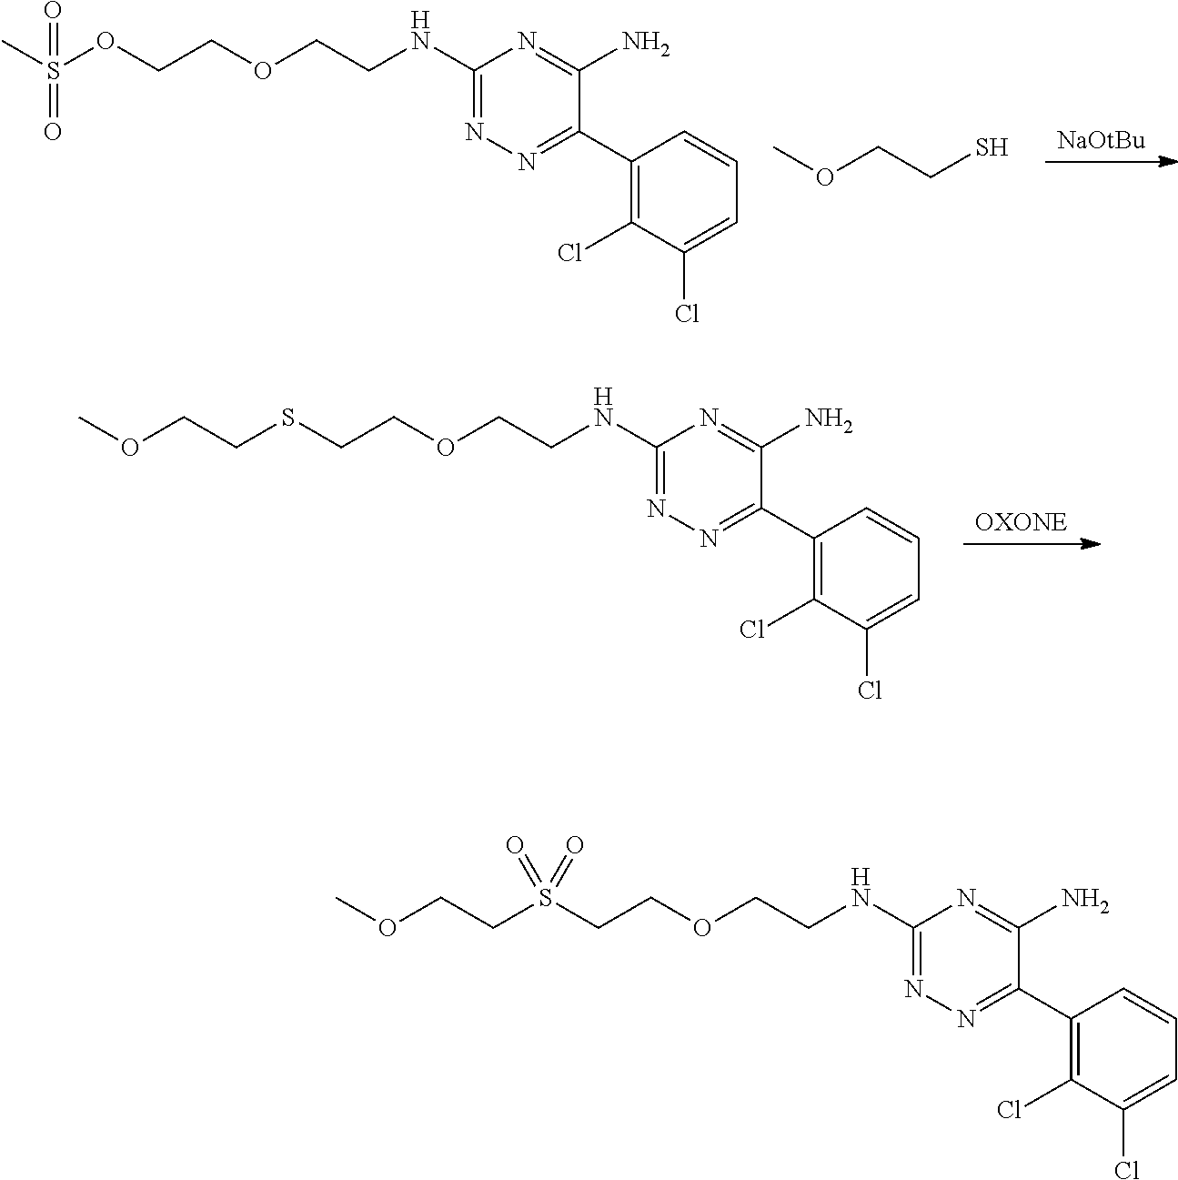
[NaOtBu].C1(NCCOCCOS(C)(=O)=O)=NN=C(C2=C(Cl)C(Cl)=CC=C2)C(N)=N1.COCCS.[OXONE].C1(NCCOCCSCCOC)=NN=C(C2=C(Cl)C(Cl)=CC=C2)C(N)=N1.C1(NCCOCCS(CCOC)(=O)=O)=NN=C(C2=C(Cl)C(Cl)=CC=C2)C(N)=N1
